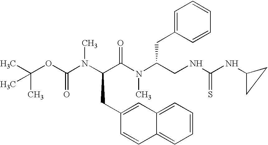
N(C(CNC(NC1CC1)=S)CC1=CC=CC=C1)(C)C(C(N(C(OC(C)(C)C)=O)C)CC1=CC2=CC=CC=C2C=C1)=O
